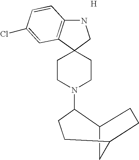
C1CN(C2CCC3CC2CC3)CCC12CNC1=C2C=C(Cl)C=C1.[H]
